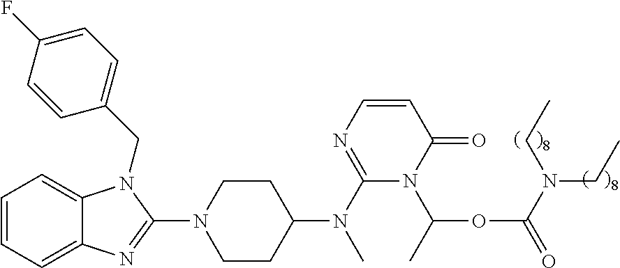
C1=CC=C2C(=C1)N(CC1=CC=C(F)C=C1)C(N1CCC(N(C3=NC=CC(=O)N3C(OC(=O)N(CC)CC)C)C)CC1)=N2
